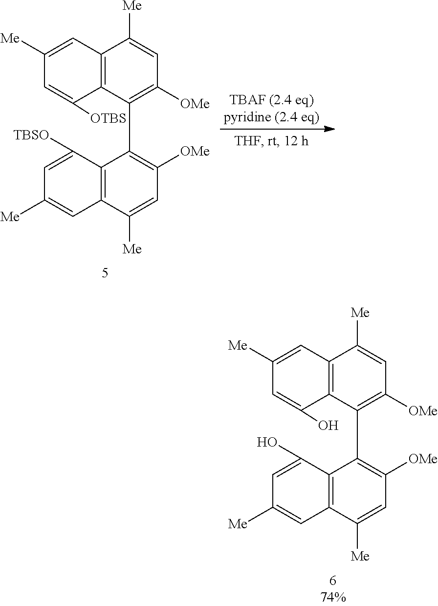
C1([Me])=CC2=C(C(O)=C1)C(C1=C([OMe])C=C([Me])C3=C1C(O)=CC([Me])=C3)=C([OMe])C=C2[Me].C1([Me])=CC2=C(C([OTBS])=C1)C(C1=C([OMe])C=C([Me])C3=C1C([TBSO])=CC([Me])=C3)=C([OMe])C=C2[Me]
